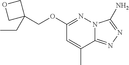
C12=NN=C(N)N1N=C(OCC1(CC)COC1)C=C2C
